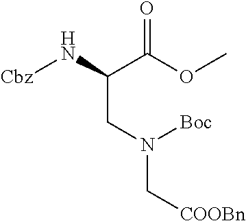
[Cbz]NC(C(OC)=O)CN(C[COOBn])[Boc]
